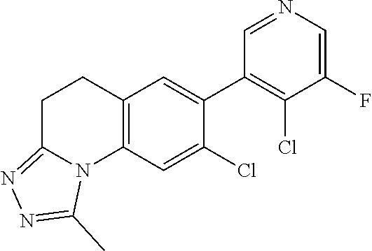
C12=C(C=C(Cl)C(C3=C(Cl)C(F)=CN=C3)=C1)N1C(=NN=C1C)CC2
